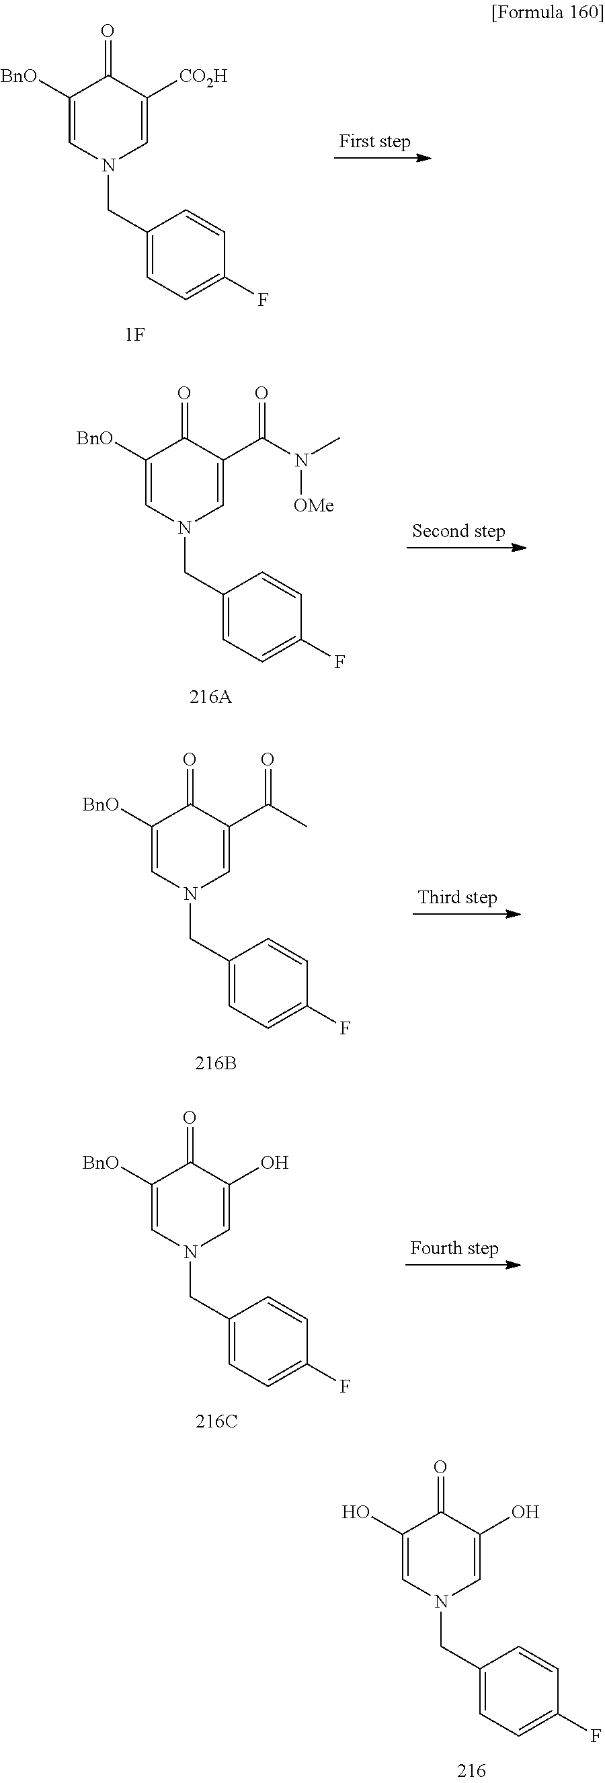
C1([BnO])=CN(CC2=CC=C(F)C=C2)C=C([CO2H])C1=O.C1([BnO])=CN(CC2=CC=C(F)C=C2)C=C(C(N(C)[OMe])=O)C1=O.C1([BnO])=CN(CC2=CC=C(F)C=C2)C=C(C(C)=O)C1=O.C1([BnO])=CN(CC2=CC=C(F)C=C2)C=C(O)C1=O.C1(O)=CN(CC2=CC=C(F)C=C2)C=C(O)C1=O
